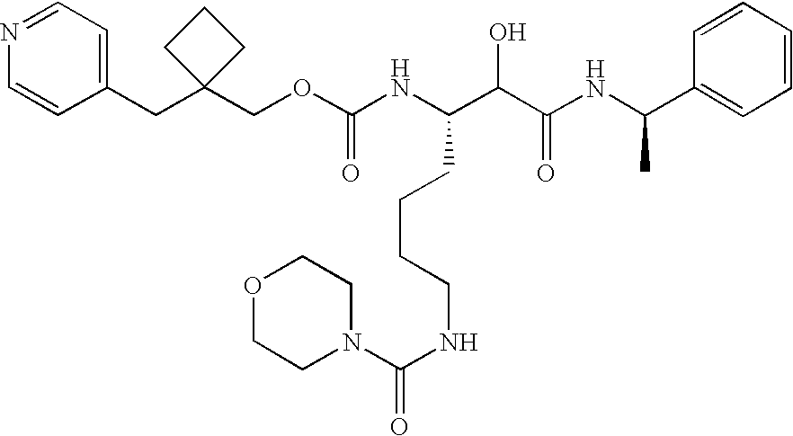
C1(CC2(COC(NC(C(C(NC(C3=CC=CC=C3)C)=O)O)CCCCNC(N3CCOCC3)=O)=O)CCC2)=CC=NC=C1
